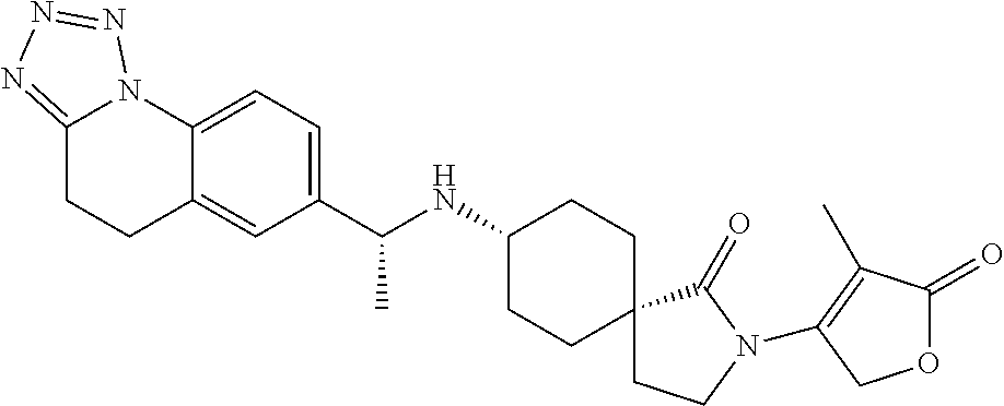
C12=CC=C(C(NC3CCC4(CC3)CCN(C3=C(C)C(=O)OC3)C4=O)C)C=C1CCC1=NN=NN21
